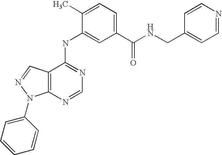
C12=C(C(NC3=CC(C(NCC4=CC=NC=C4)=O)=CC=C3C)=NC=N1)C=NN2C1=CC=CC=C1
